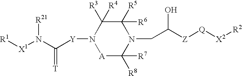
N1([Y]C(N([X1][R1])[R21])=[T])[A]C([R8])([R7])N(CC([Z][Q][X2][R2])O)C([R5])([R6])C1([R3])[R4]
